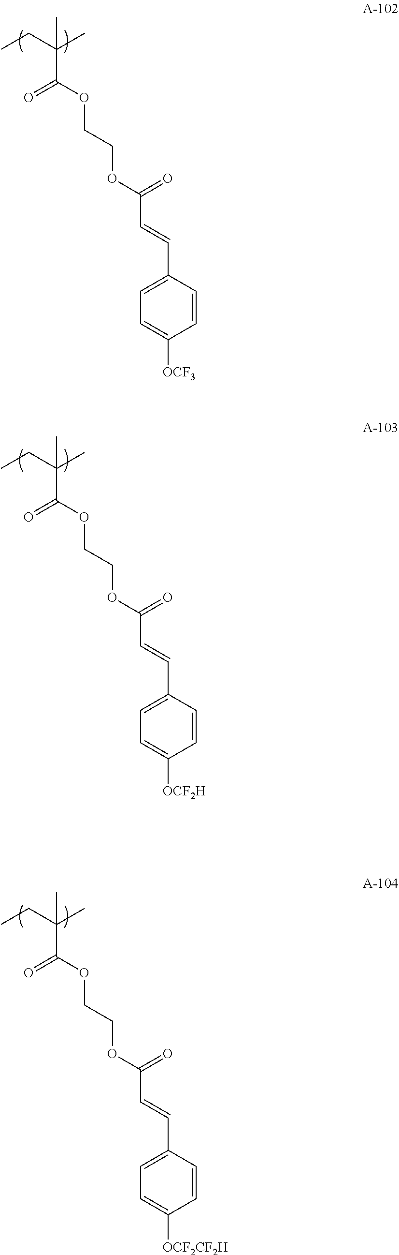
C(C(OCCOC(C=CC1=CC=C([OCF3])C=C1)=O)=O)(CC)(C)C.C(C(OCCOC(C=CC1=CC=C([OCF2H])C=C1)=O)=O)(CC)(C)C.C(C(OCCOC(C=CC1=CC=C([OCF2CF2H])C=C1)=O)=O)(CC)(C)C
